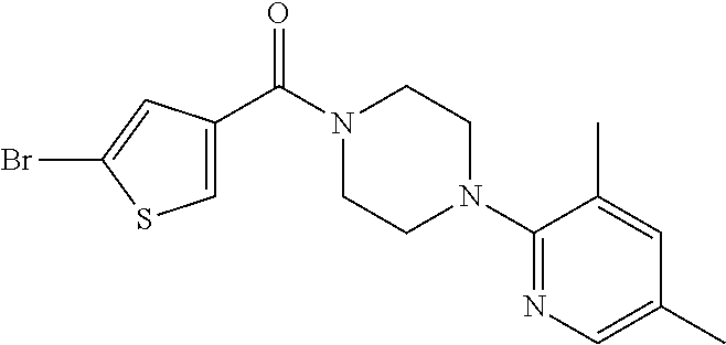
C1=C(C(N2CCN(C3=NC=C(C)C=C3C)CC2)=O)C=C(Br)S1
